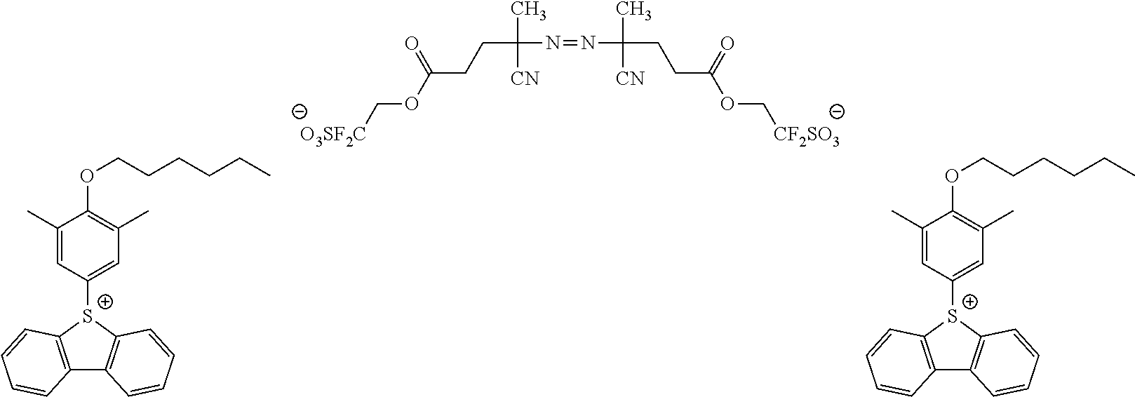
[S+]1(C2=CC(C)=C(OCCCCCC)C(C)=C2)C2=C(C3=C1C=CC=C3)C=CC=C2.[S+]1(C2=CC(C)=C(OCCCCCC)C(C)=C2)C2=C(C3=C1C=CC=C3)C=CC=C2.C(C(N=NC(CCC(OC[CF2SO3])=O)(C)[CN])(C)[CN])CC(OC[O3SF2C])=O
